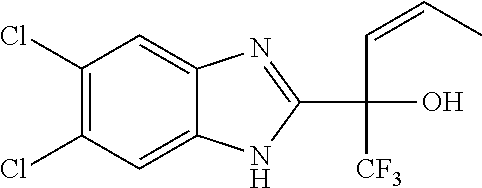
C1(Cl)=C(Cl)C=C2C(=C1)N=C(C(O)(C=CC)[CF3])N2
